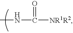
CNC([NR1R2])=O
